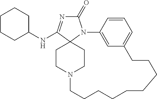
C1(=O)N=C(NC2CCCCC2)C23N1C1=CC(=CC=C1)CCCCCCCCCN(CC2)CC3
